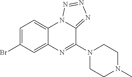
C1(Br)=CC=C2C(=C1)N=C(N1CCN(C)CC1)C1=NN=NN21
